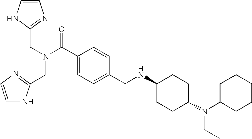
C1=CNC(CN(C(C2=CC=C(CNC3CCC(N(CC)C4CCCCC4)CC3)C=C2)=O)CC2=NC=CN2)=N1
